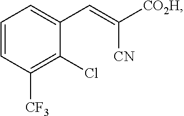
C1=CC([CF3])=C(Cl)C(C=C([CO2H])[CN])=C1
